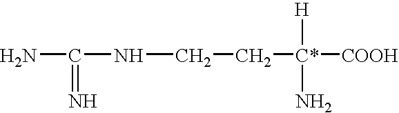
NC(NCC[C*]([COOH])([H])N)=N
